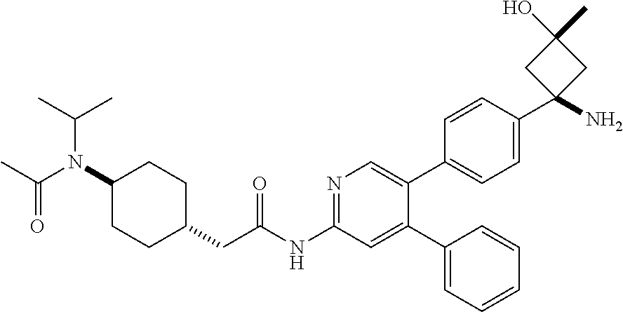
O=C(NC1=NC=C(C2=CC=C(C3(N)CC(C)(O)C3)C=C2)C(C2=CC=CC=C2)=C1)CC1CCC(N(C(C)=O)C(C)C)CC1
